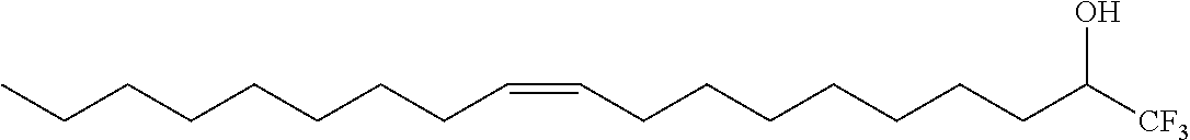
C([CF3])(O)CCCCCCCC=CCCCCCCCC
